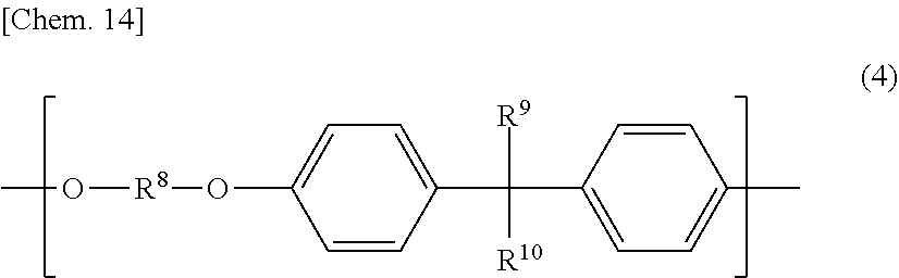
CO[R8]OC1=CC=C(C(C2=CC=C(C)C=C2)([R9])[R10])C=C1
